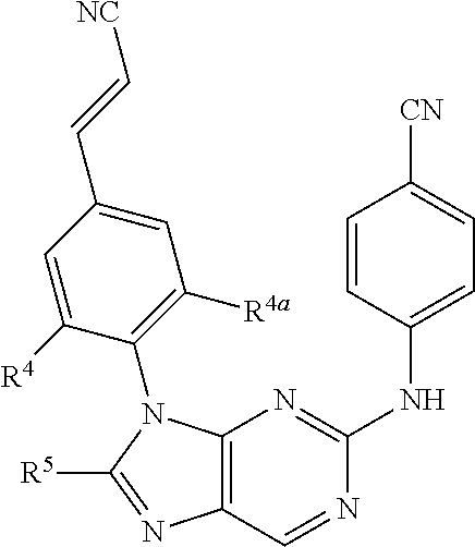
C12=C(C=NC(NC3=CC=C([CN])C=C3)=N1)N=C([R5])N2C1=C([R4a])C=C(C=C[NC])C=C1[R4]
